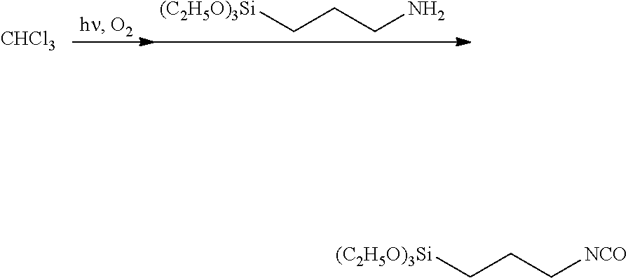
[CHCl3].[(C2H5O)3Si]CCCN.[(C2H5O)3Si]CCC[NCO]
